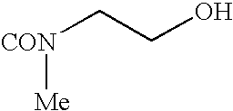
C([CON][Me])CO
